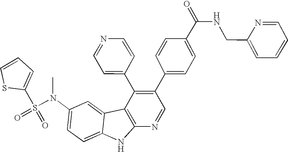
N(C1=CC=C2C(=C1)C1=C(N2)N=CC(C2=CC=C(C(NCC3=CC=CC=N3)=O)C=C2)=C1C1=CC=NC=C1)(S(=O)(=O)C1=CC=CS1)C
